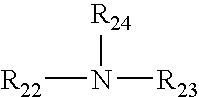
[R24]N([R22])[R23]
